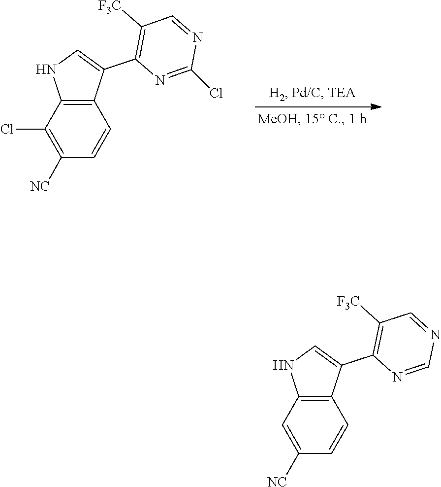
C1(Cl)=NC(C2=CNC3=C2C=CC([NC])=C3Cl)=C([F3C])C=N1.C1(C2=CNC3=C2C=CC([NC])=C3)=C([F3C])C=NC=N1
